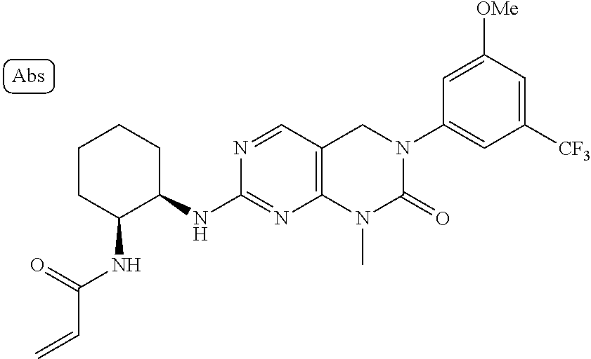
N(C(=O)C=C)C1CCCCC1NC1=NC2=C(C=N1)CN(C1=CC([CF3])=CC([OMe])=C1)C(=O)N2C
